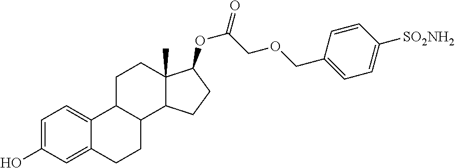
C1=C(O)C=C2C(=C1)C1C(CC2)C2C(C)(CC1)C(OC(=O)COCC1=CC=C([SO2NH2])C=C1)CC2
